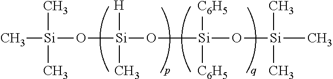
C[Si](O[Si](O[Si](O[Si](C)(C)C)([C6H5])[C6H5])([H])C)(C)C
